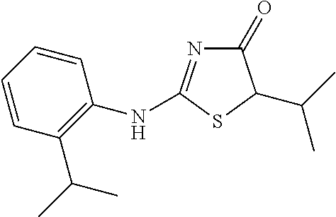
C1(=O)N=C(NC2=C(C(C)C)C=CC=C2)SC1C(C)C
